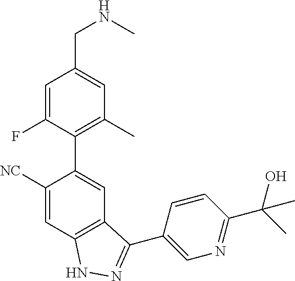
C1=C(F)C(C2=CC3=C(C=C2[NC])NN=C3C2=CN=C(C(C)(O)C)C=C2)=C(C)C=C1CNC
